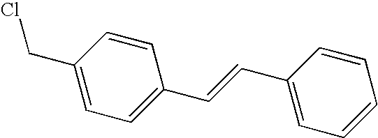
C1(CCl)=CC=C(C=CC2=CC=CC=C2)C=C1
